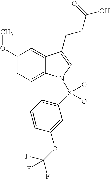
C12=CC(OC)=CC=C1N(S(C1=CC=CC(OC(F)(F)F)=C1)(O)O)C=C2CCC(=O)O
